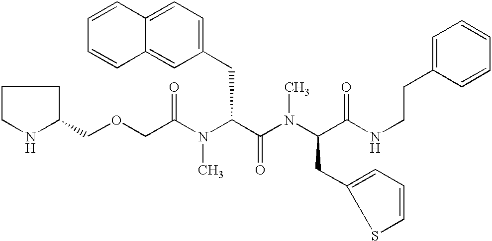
C1(COCC(N(C(C(N(C(C(NCCC2=CC=CC=C2)=O)CC2=CC=CS2)C)=O)CC2=CC=C3C(=C2)C=CC=C3)C)=O)CCCN1
